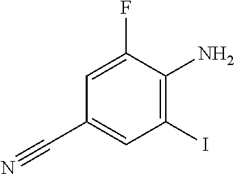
C1(N)=C(I)C=C(C#N)C=C1F
